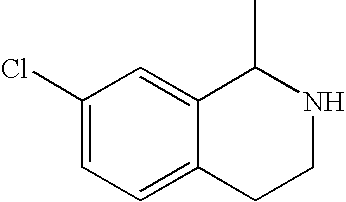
C1(Cl)=CC=C2C(=C1)C(C)NCC2
